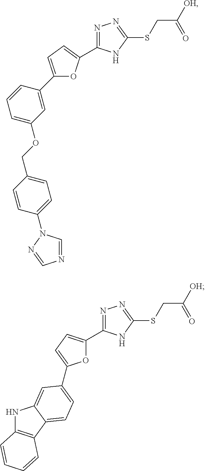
C1(C2=CC(OCC3=CC=C(N4C=NC=N4)C=C3)=CC=C2)=CC=C(C2=NN=C(SCC([OH])=O)N2)O1.C1(C2=CC=C3C4=C(NC3=C2)C=CC=C4)=CC=C(C2=NN=C(SCC([OH])=O)N2)O1
